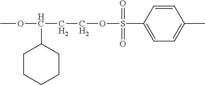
C1=CC(S(OCCC(OC)C2CCCCC2)(=O)=O)=CC=C1C
